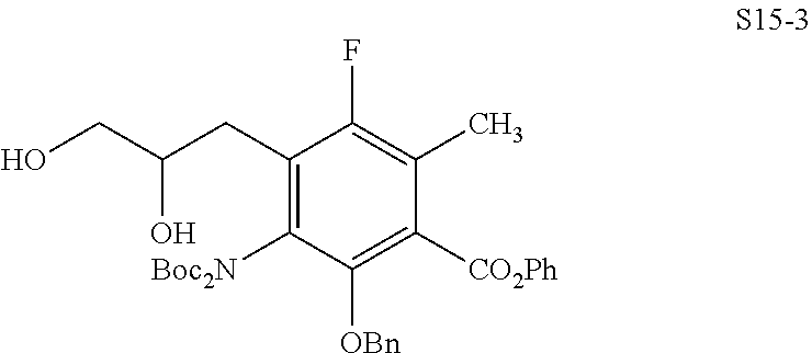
C1(CC(CO)O)=C([Boc2N])C([OBn])=C([CO2Ph])C(C)=C1F
